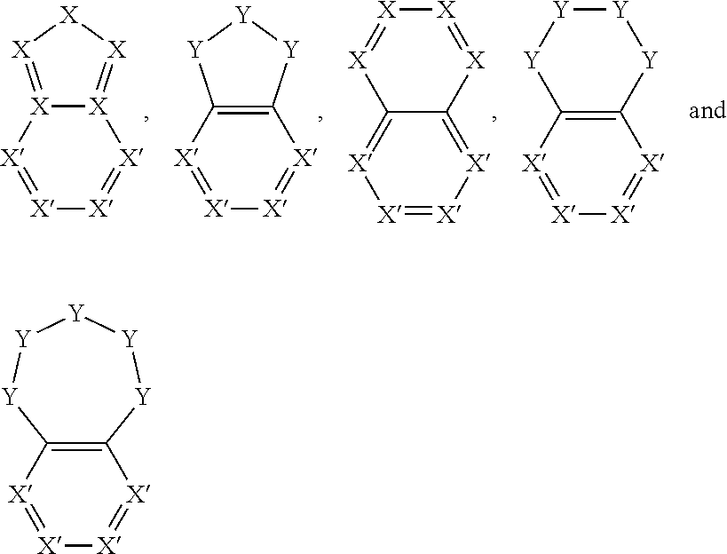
[X]12=[X][X][X]=[X]1[X]=[X][X]=[X]2.C12=C([X]=[X][X]=[X]1)[Y][Y][Y]2.[X]1=[X][X]=C2C(=[X]1)[X]=[X][X]=[X]2.C12=C([X]=[X][X]=[X]1)[Y][Y][Y][Y]2.C12=C([X]=[X][X]=[X]1)[Y][Y][Y][Y][Y]2
